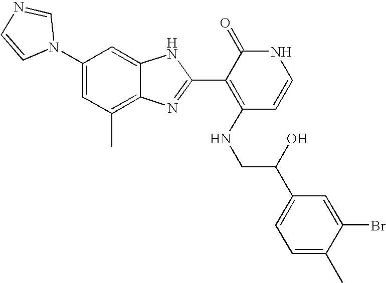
C1(C)=C2C(=CC(N3C=NC=C3)=C1)NC(C1=C(NCC(C3=CC=C(C)C(Br)=C3)O)C=CNC1=O)=N2
